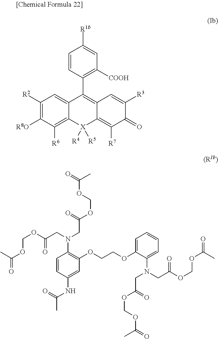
C1([R2])=C([R8O])C([R6])=C2C(=C1)C(C1=C([COOH])C=C([R1b])C=C1)=C1C(=C([R7])C(=O)C([R3])=C1)[X]2([R4])[R5].C(OCOC(CN(CC(OCOC(=O)C)=O)C1=C(OCCOC2=CC=CC=C2N(CC(OCOC(=O)C)=O)CC(OCOC(=O)C)=O)C=C(NC(=O)C)C=C1)=O)(=O)C
